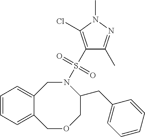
C12=CC=CC=C1COCC(CC1=CC=CC=C1)N(S(C1=C(Cl)N(C)N=C1C)(=O)=O)C2
